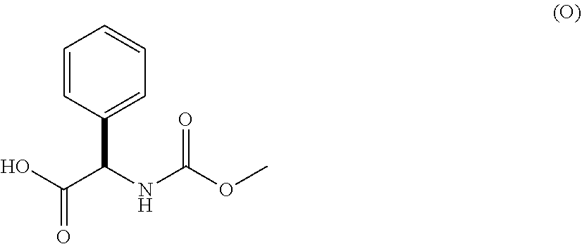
C1=CC(C(NC(OC)=O)C(O)=O)=CC=C1
